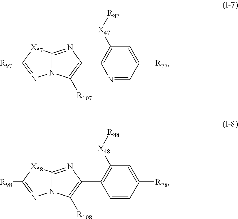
N1=CC([R77])=CC([X47][R87])=C1C1=C([R107])N2C(=N1)[X57]C([R97])=N2.C1=CC([R78])=CC([X48][R88])=C1C1=C([R108])N2C(=N1)[X58]C([R98])=N2
